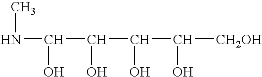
CNC(O)C(C(C(O)[CH2OH])O)O
